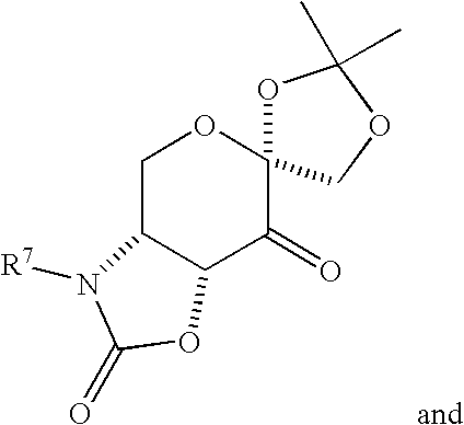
C1C2C(C(=O)C3(O1)OC(C)(C)OC3)OC(=O)N2[R7]
